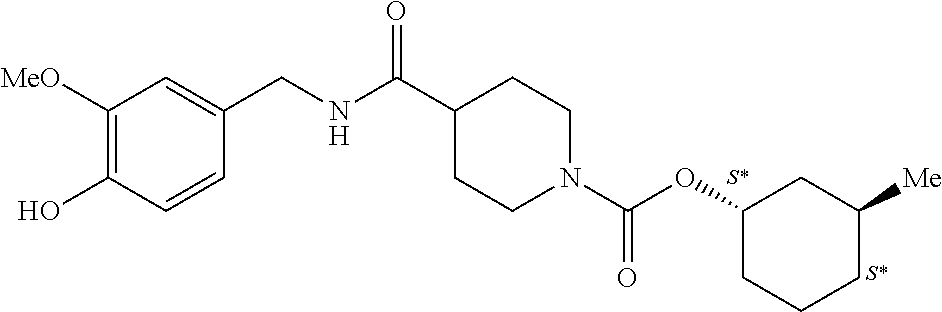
C1([MeO])=C(O)C=CC(CNC(C2CCN(C(OC3CCCC([Me])C3)=O)CC2)=O)=C1
